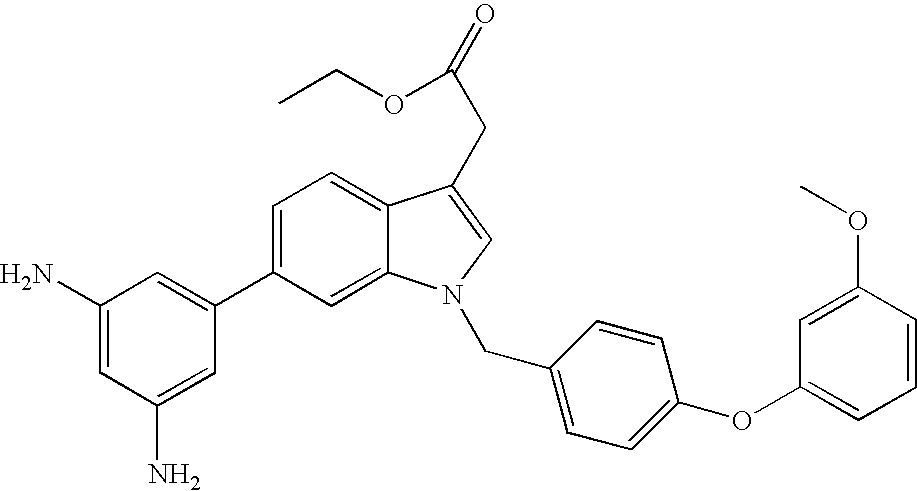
C1=C(C2=CC(N)=CC(N)=C2)C=C2C(=C1)C(CC(=O)OCC)=CN2CC1=CC=C(OC2=CC=CC(OC)=C2)C=C1
